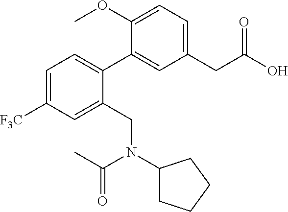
C1(CC(O)=O)=CC=C(OC)C(C2=CC=C([F3C])C=C2CN(C2CCCC2)C(C)=O)=C1
